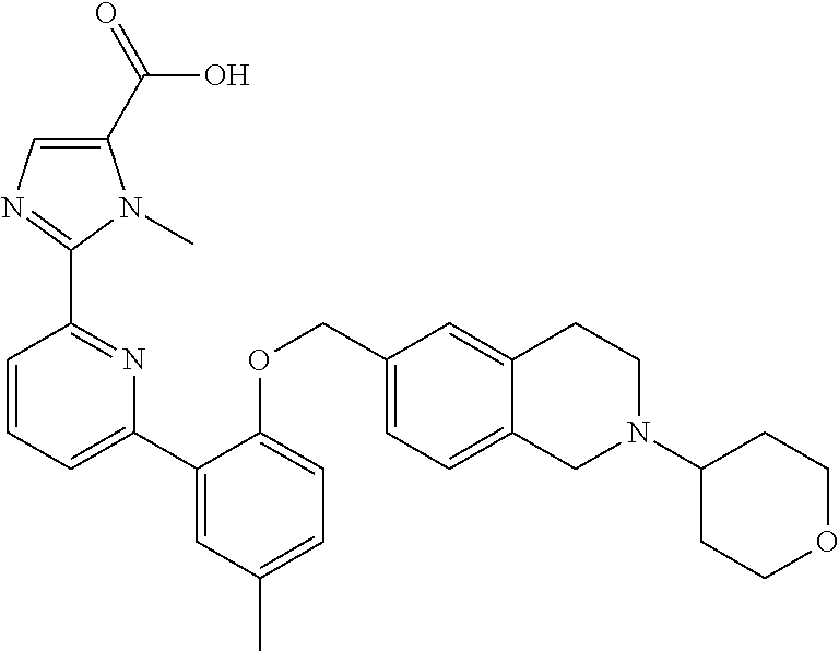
C1(C(=O)O)=CN=C(C2=NC(C3=CC(C)=CC=C3OCC3=CC=C4C(=C3)CCN(C3CCOCC3)C4)=CC=C2)N1C
